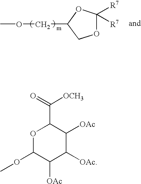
O1C([R7])([R7])OC(COC)C1.O1C(OC)C([OAc])C([OAc])C([OAc])C1C(=O)[OCH3]
